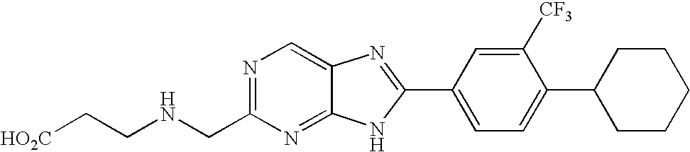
[HO2C]CCNCC1=NC=C2C(=N1)NC(C1=CC=C(C3CCCCC3)C([CF3])=C1)=N2
